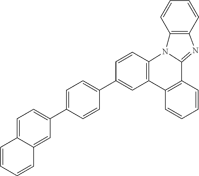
C1=C(C2=CC=C3C(=C2)C=CC=C3)C=CC(C2=CC3=C(C=C2)N2C(=NC4=C2C=CC=C4)C2=C3C=CC=C2)=C1
